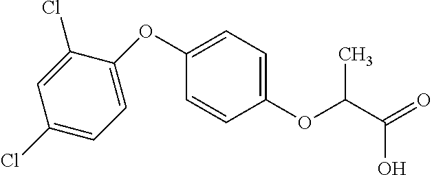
C1=C(OC(C)C(O)=O)C=CC(OC2=CC=C(Cl)C=C2Cl)=C1
